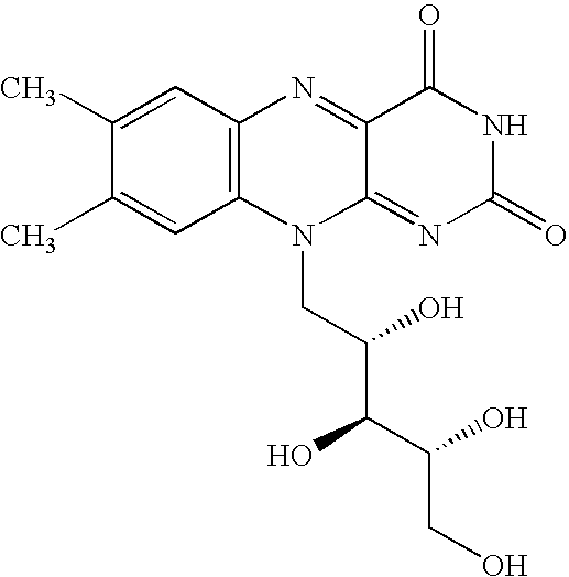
C12=C(C=C(C)C(C)=C1)N=C1C(=NC(=O)NC1=O)N2CC(O)C(O)C(CO)O
